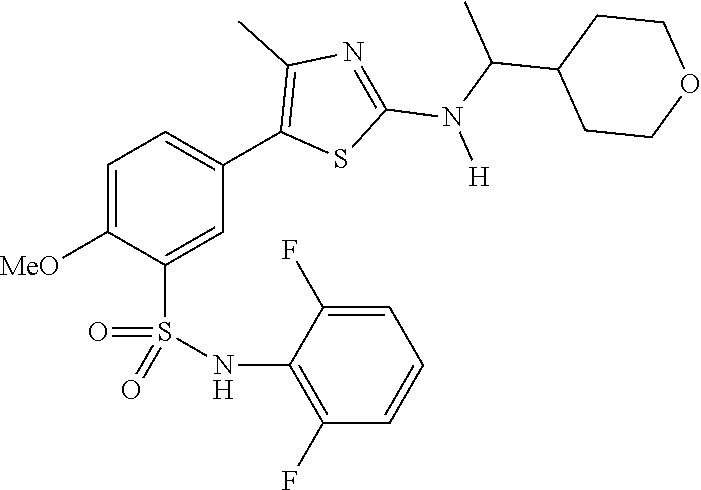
C1=C([MeO])C(S(NC2=C(F)C=CC=C2F)(=O)=O)=CC(C2=C(C)N=C(N(C(C)C3CCOCC3)[H])S2)=C1
